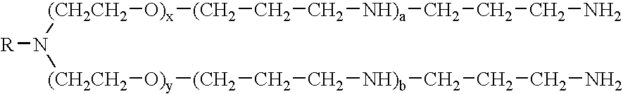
[(CH2CH2]([O)x][(CH2]CC[NH)a]CCCN)N([(CH2CH2][O)y][(CH2]CC[NH)b]CCCN)[R]
